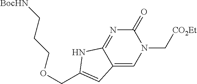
C1=C2C(=NC(=O)N1C[CO2Et])NC(COCCC[BocHN])=C2
